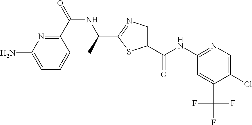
C1(C(=O)NC(C)C2=NC=C(C(NC3=NC=C(Cl)C(C(F)(F)F)=C3)=O)S2)=NC(N)=CC=C1
